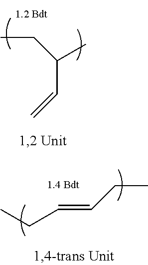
C(C=C)(C)CC.CCC=CCC
